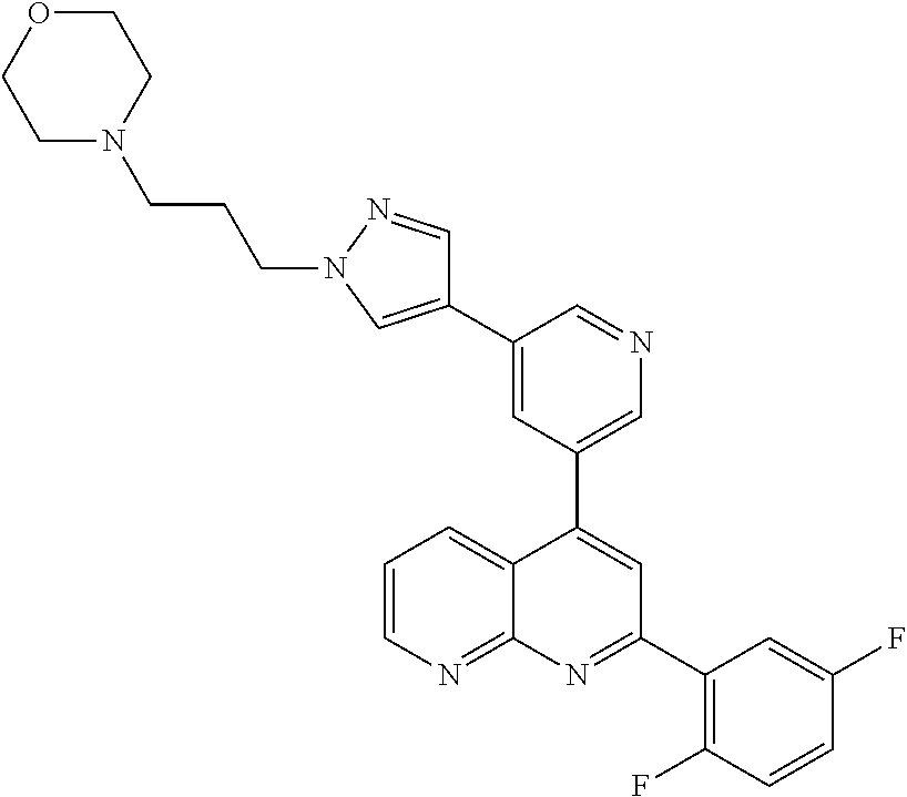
C1=C(C2=CN(CCCN3CCOCC3)N=C2)C=NC=C1C1=CC(C2=C(F)C=CC(F)=C2)=NC2=NC=CC=C12
